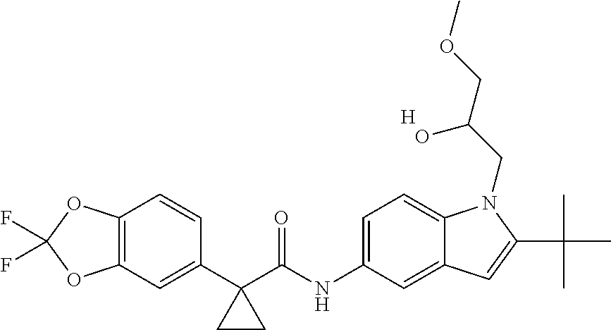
C12=C(C=C(C3(C(NC4=CC=C5C(=C4)C=C(C(C)(C)C)N5CC(COC)O)=O)CC3)C=C1)OC(F)(F)O2.[H]
